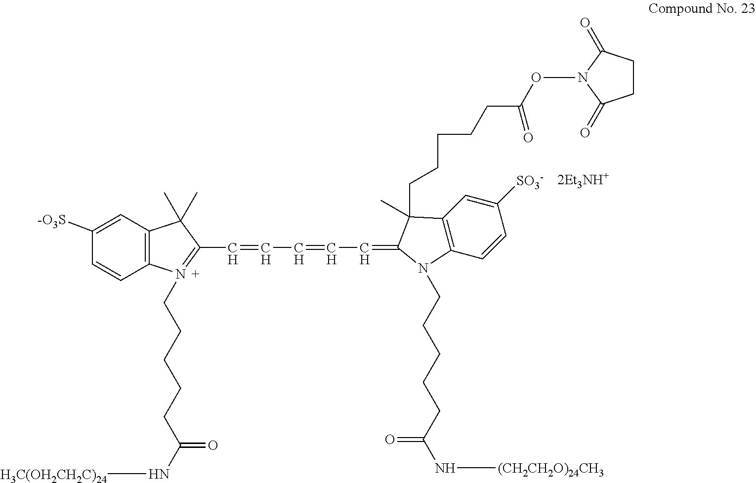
C1=CC2=C(C=C1[-O3S])C(C)(C)C(C=CC=CC=C1C(C)(CCCCCC(=O)ON3C(=O)CCC3=O)C3=C(C=CC([SO3-])=C3)N1CCCCCC(N[(CH2CH2O)24CH3])=O)=N2CCCCCC(N[H3C(OH2CH2C)24])=O
